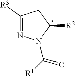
C1([R3])=NN(C([R1])=O)C([R2])C1
